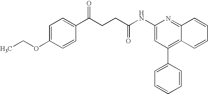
C1=CC(OCC)=CC=C1C(CCC(=O)NC1=CC(C2=CC=CC=C2)=C2C(=N1)C=CC=C2)=O
